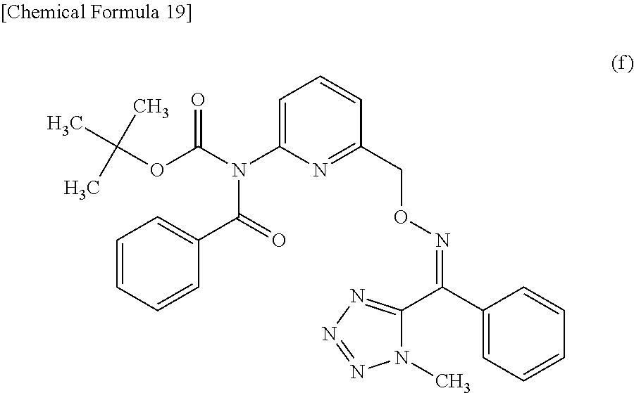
C1=CC=CC(C(=O)N(C(OC(C)(C)C)=O)C2=CC=CC(CON=C(C3=CC=CC=C3)C3=NN=NN3C)=N2)=C1
